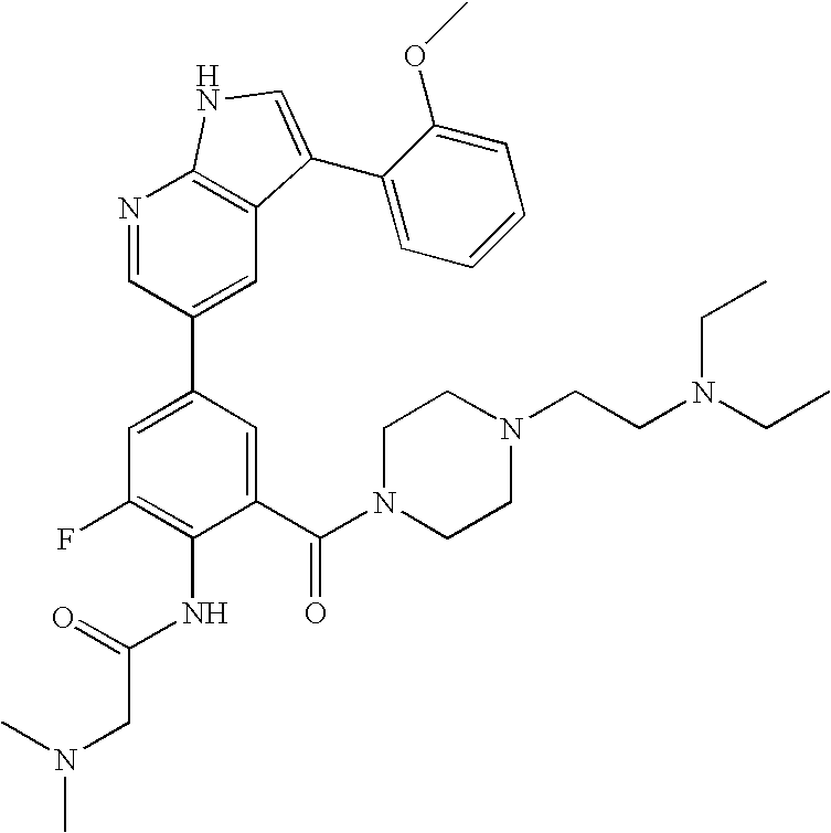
C1(C(N2CCN(CCN(CC)CC)CC2)=O)=CC(C2=CC3=C(N=C2)NC=C3C2=CC=CC=C2OC)=CC(F)=C1NC(CN(C)C)=O
